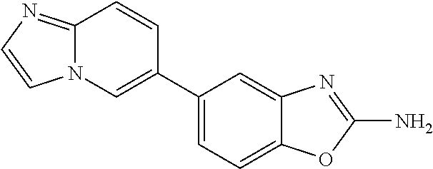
C1(C2=CN3C(=NC=C3)C=C2)=CC=C2C(=C1)N=C(N)O2
